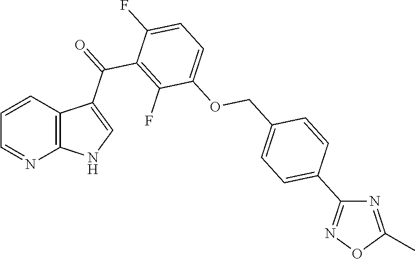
C1=CC2=C(N=C1)NC=C2C(=O)C1=C(F)C(OCC2=CC=C(C3=NOC(C)=N3)C=C2)=CC=C1F
